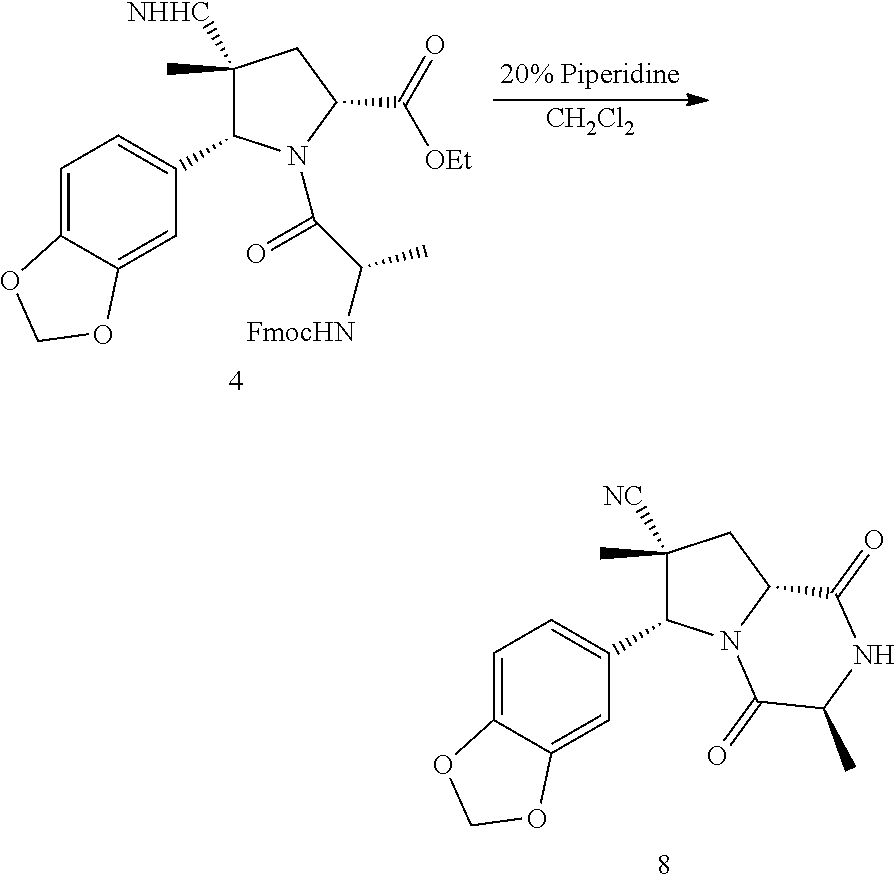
C1(C)([NC])C(C2=CC=C3C(=C2)OCO3)N2C(C1)C(=O)NC(C)C2=O.C1(C)([NHHC])C(C2=CC=C3C(=C2)OCO3)N(C(C([FmocHN])C)=O)C(C([OEt])=O)C1.[CH2Cl2]
